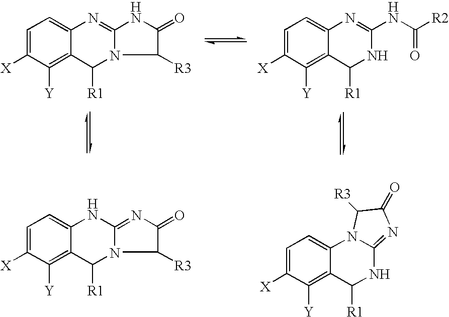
C1([X])=CC=C2C(=C1[Y])C([R1])N1C(=N2)NC(=O)C1[R3].C1([X])=CC=C2C(=C1[Y])C([R1])NC(NC(=O)[R2])=N2.C1([X])=CC=C2C(=C1[Y])C([R1])N1C(=NC(=O)C1[R3])N2.C1=C([X])C([Y])=C2C(=C1)N1C(=NC(=O)C1[R3])NC2[R1]
